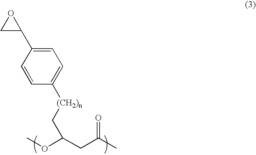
C1=CC([(CH2)n]CC(OC)CC(C)=O)=CC=C1C1OC1
